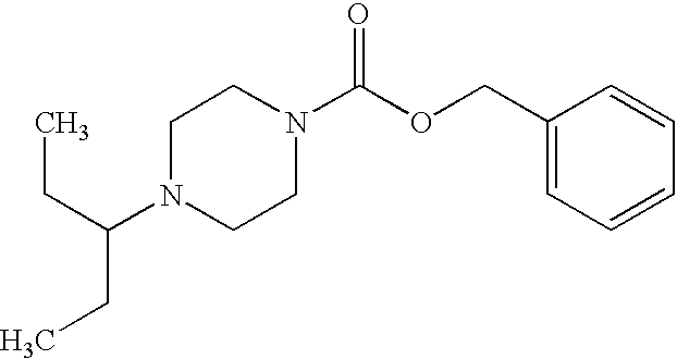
C1N(C(CC)CC)CCN(C(OCC2=CC=CC=C2)=O)C1
